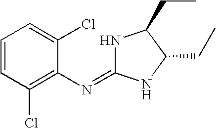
C1=CC(Cl)=C(N=C2NC(CC)C(CC)N2)C(Cl)=C1
